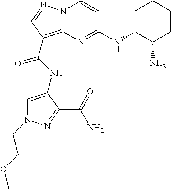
N1(CCOC)C=C(NC(=O)C2=C3N(C=CC(NC4C(N)CCCC4)=N3)N=C2)C(C(=O)N)=N1
